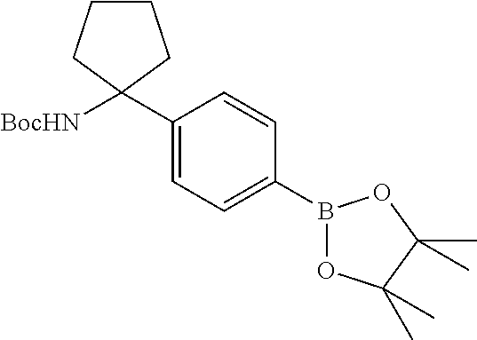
C1CCC([BocHN])(C2=CC=C(B3OC(C)(C)C(C)(C)O3)C=C2)C1
